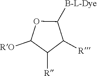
[R]C1C([R])C([RO])OC1[B-L-Dye]
